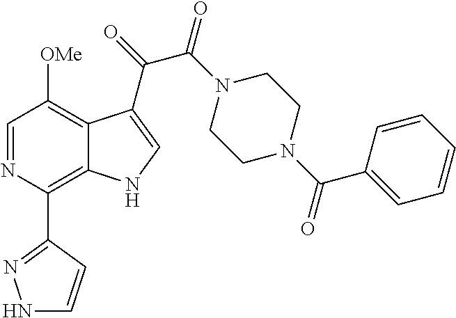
C1=NC(C2=NNC=C2)=C2C(=C1[OMe])C(C(=O)C(N1CCN(C(C3=CC=CC=C3)=O)CC1)=O)=CN2
